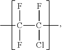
CC(C(C)(F)Cl)(F)F
